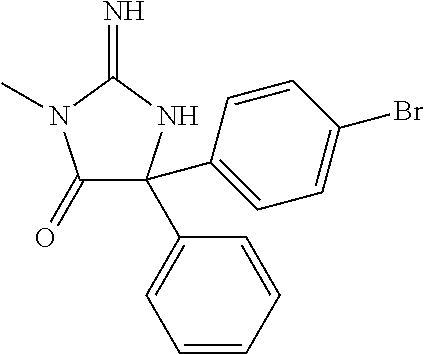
C1(=O)C(C2=CC=C(Br)C=C2)(C2=CC=CC=C2)NC(=N)N1C
